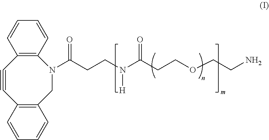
C1=CC2=C(C=C1)C#CC1=C(CN2C(CCN(C(CCOCCN)=O)[H])=O)C=CC=C1
